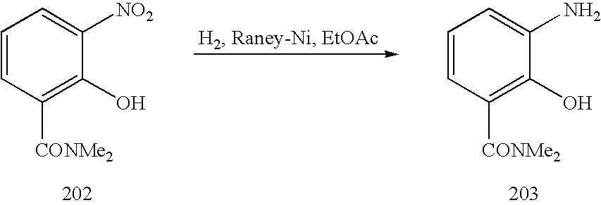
C1=CC([CONMe2])=C(O)C(N)=C1.C1=CC([CONMe2])=C(O)C([NO2])=C1
